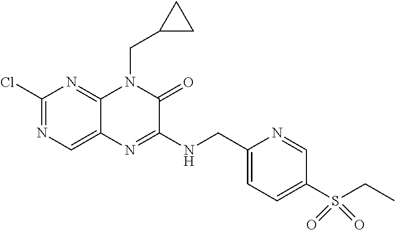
C1(Cl)=NC=C2C(=N1)N(CC1CC1)C(=O)C(NCC1=CC=C(S(CC)(=O)=O)C=N1)=N2
